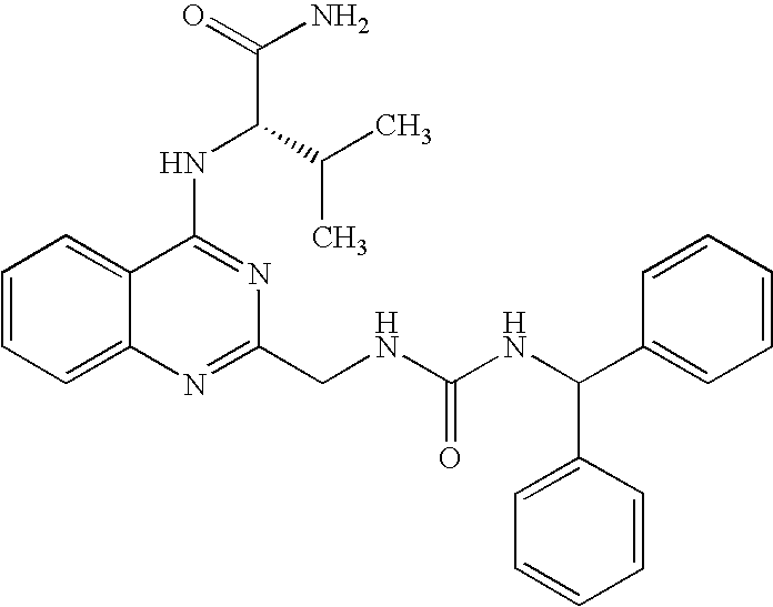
C1=CC=C2C(=C1)C(NC(C(C)C)C(N)=O)=NC(CNC(NC(C1=CC=CC=C1)C1=CC=CC=C1)=O)=N2
